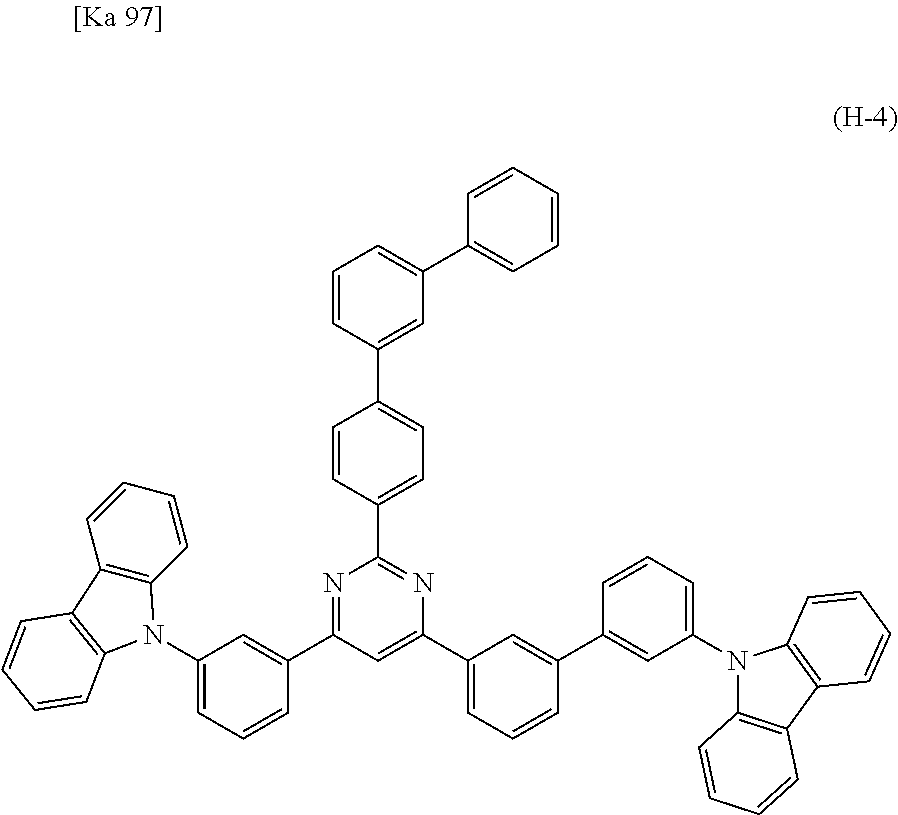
C1=C(C2=NC(C3=CC=CC(C4=CC(N5C6=C(C7=C5C=CC=C7)C=CC=C6)=CC=C4)=C3)=CC(C3=CC(N4C5=C(C=CC=C5)C5=C4C=CC=C5)=CC=C3)=N2)C=CC(C2=CC(C3=CC=CC=C3)=CC=C2)=C1
